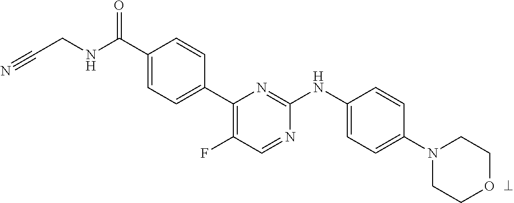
C1(C(NCC#N)=O)=CC=C(C2=C(F)C=NC(NC3=CC=C(N4CCOCC4)C=C3)=N2)C=C1
